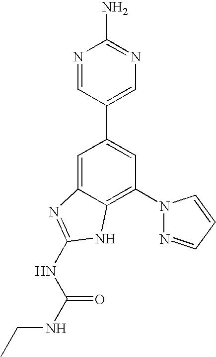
C1=C2C(=C(N3N=CC=C3)C=C1C1=CN=C(N)N=C1)NC(NC(=O)NCC)=N2
